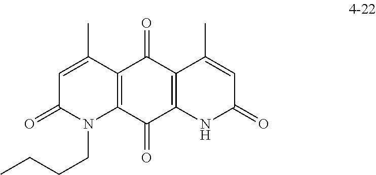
C1=C(C)C2=C(N(CCCC)C1=O)C(=O)C1=C(C2=O)C(C)=CC(=O)N1
